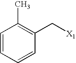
C1=CC=CC(C[X1])=C1C
